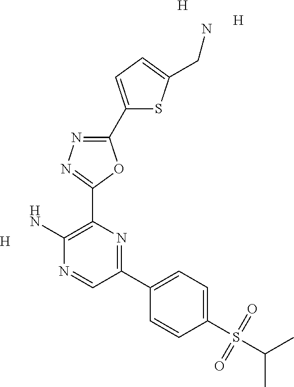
[H].C1(C2=CC=C(CN)S2)=NN=C(C2=C(N)N=CC(C3=CC=C(S(C(C)C)(=O)=O)C=C3)=N2)O1.[H].[H]
